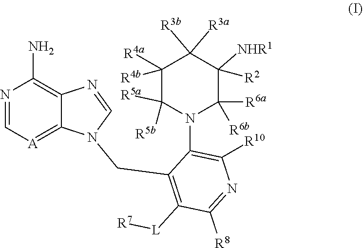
N1=C[A]=C2C(=C1N)N=CN2CC1=C([L][R7])C([R8])=NC([R10])=C1N1C([R6a])([R6b])C([NHR1])([R2])C([R3a])([R3b])C([R4b])([R4a])C1([R5b])[R5a]
